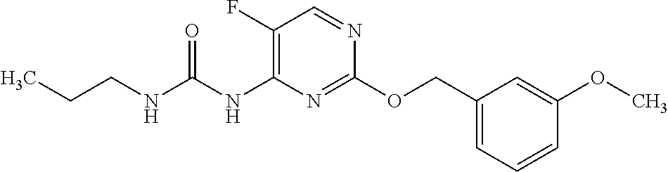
C1(OCC2=CC=CC(OC)=C2)=NC(NC(NCCC)=O)=C(F)C=N1
